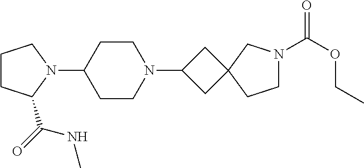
C1CC(C(=O)NC)N(C2CCN(C3CC4(C3)CCN(C(OCC)=O)C4)CC2)C1
